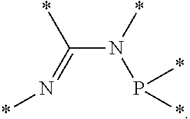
C(N(*)P(*)*)(=N*)*
